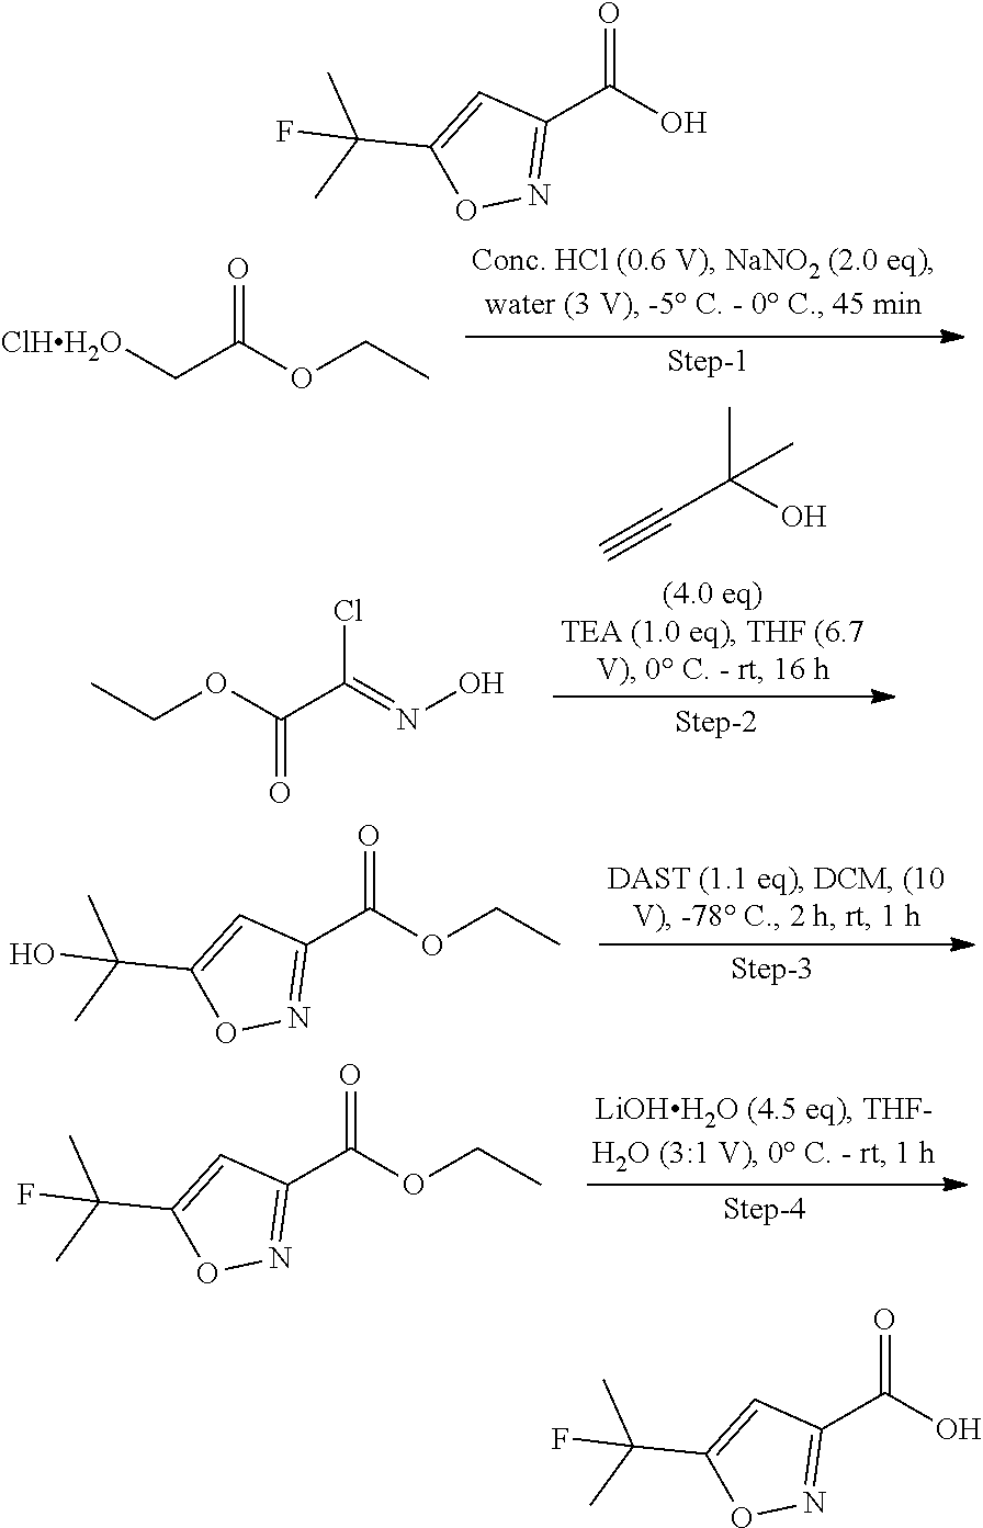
[ClHH2O]CC(OCC)=O.C#CC(O)(C)C.CCOC(C(=NO)Cl)=O.C(OCC)(=O)C1=NOC(C(C)(C)O)=C1.C(OCC)(=O)C1=NOC(C(C)(C)F)=C1.O=C(O)C1=NOC(C(C)(C)F)=C1.C(O)(=O)C1=NOC(C(C)(C)F)=C1
